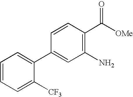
C1=CC=C([CF3])C(C2=CC(N)=C(C([OMe])=O)C=C2)=C1
